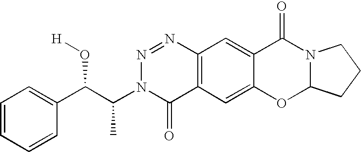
C1=CC=CC(C(C(N2C(=O)C3=C(N=N2)C=C2C(=C3)OC3N(C2=O)CCC3)C)O[H])=C1
